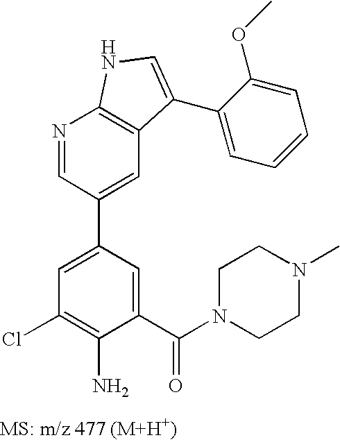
N1=CC(C2=CC(Cl)=C(N)C(C(N3CCN(C)CC3)=O)=C2)=CC2=C1NC=C2C1=CC=CC=C1OC
